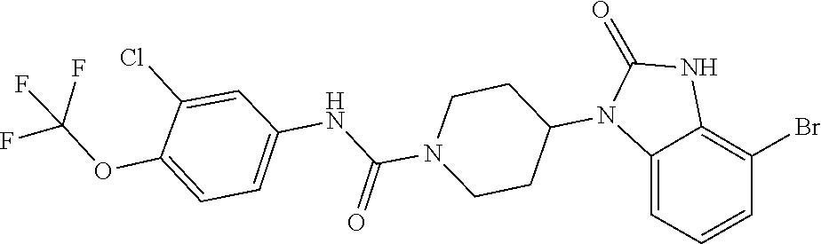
C1CN(C(NC2=CC=C(OC(F)(F)F)C(Cl)=C2)=O)CCC1N1C(=O)NC2=C(Br)C=CC=C12
